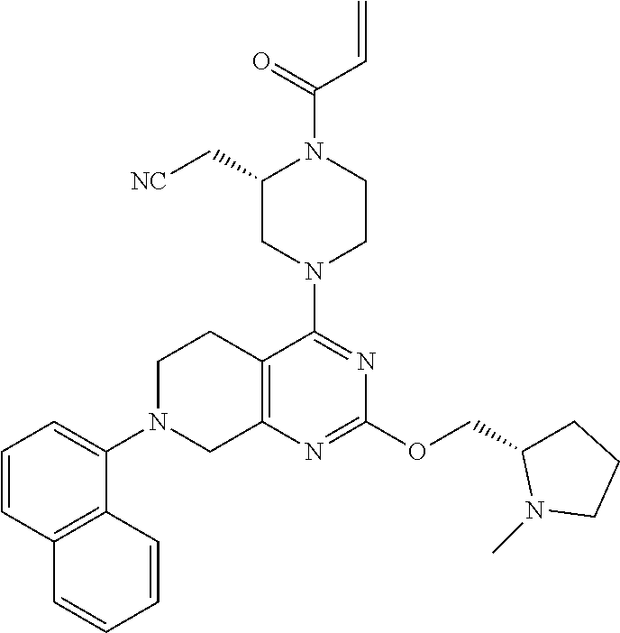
C1=CC2=C(C(N3CC4=C(CC3)C(N3CC(C[NC])N(C(=O)C=C)CC3)=NC(OCC3CCCN3C)=N4)=C1)C=CC=C2
